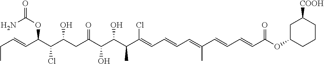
CCC=CC(C(C(CC(C(C(C(C(=CC=CC=C(C=CC=CC(OC1CCCC([COOH])C1)=O)C)Cl)C)O)O)=O)O)Cl)OC(=O)N
